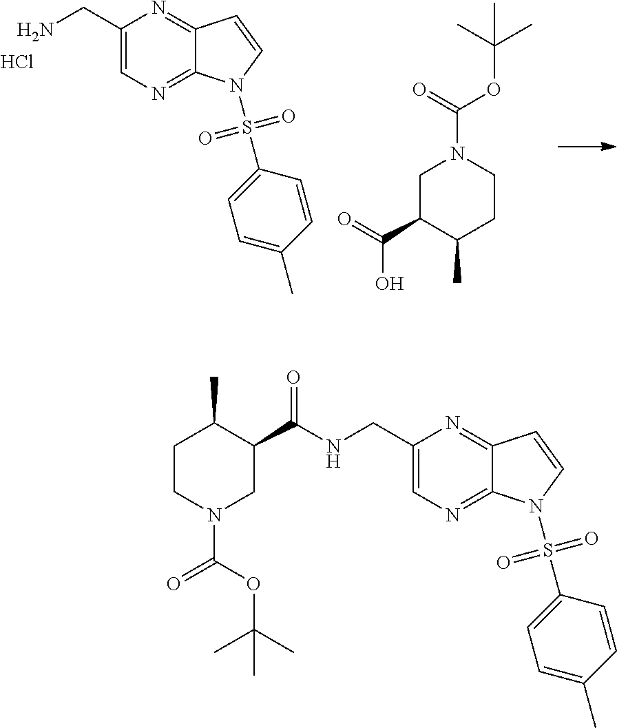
C1=CC2=NC(CN)=CN=C2N1S(C1=CC=C(C)C=C1)(=O)=O.Cl.C1C(C(=O)O)C(C)CCN1C(=O)OC(C)(C)C.C1=CC2=NC(CNC(C3CN(C(=O)OC(C)(C)C)CCC3C)=O)=CN=C2N1S(C1=CC=C(C)C=C1)(=O)=O
